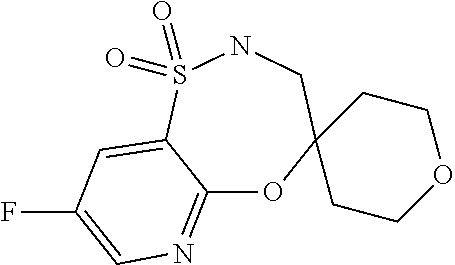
C12=NC=C(F)C=C1S(=O)(=O)NCC1(O2)CCOCC1
